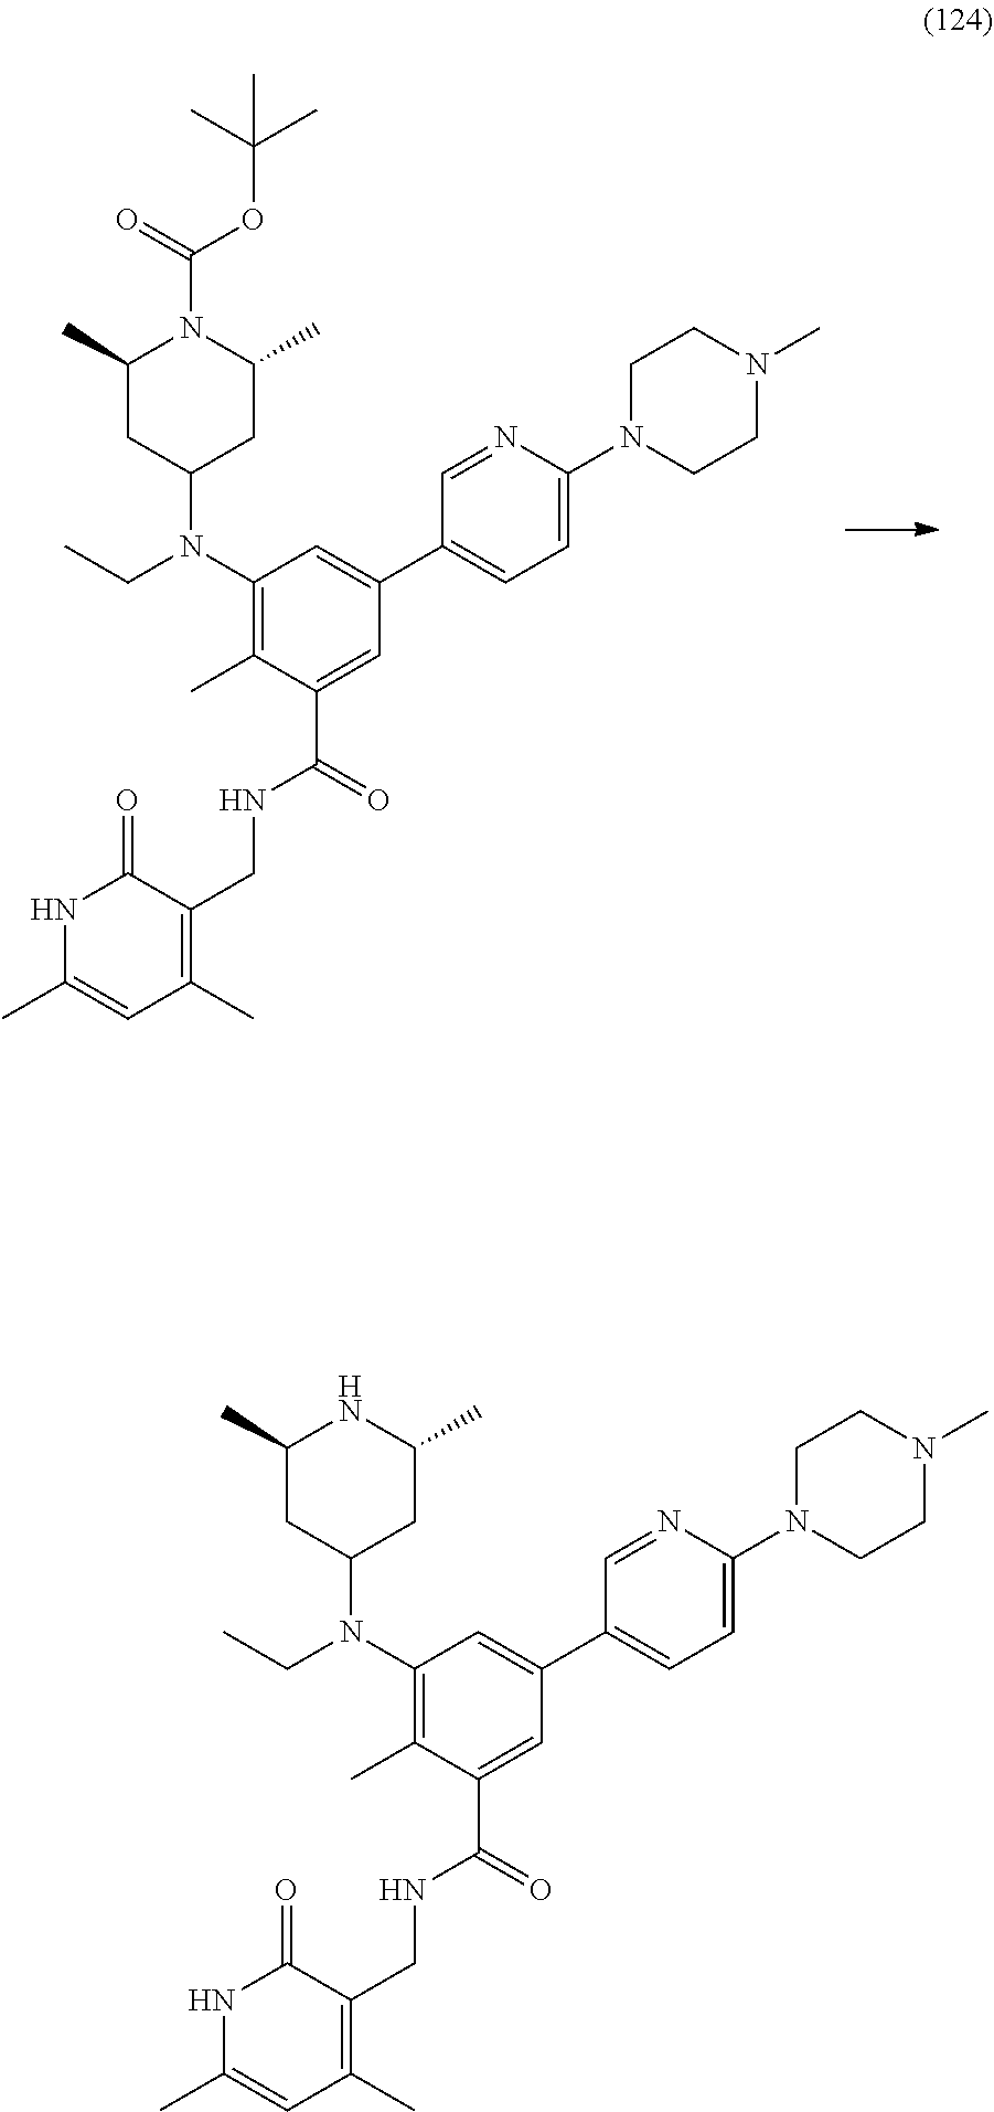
C1(C)CC(N(C2=C(C)C(C(=O)NCC3=C(C)C=C(C)NC3=O)=CC(C3=CC=C(N4CCN(C)CC4)N=C3)=C2)CC)CC(C)N1C(=O)OC(C)(C)C.C1(C)CC(N(C2=C(C)C(C(=O)NCC3=C(C)C=C(C)NC3=O)=CC(C3=CC=C(N4CCN(C)CC4)N=C3)=C2)CC)CC(C)N1
